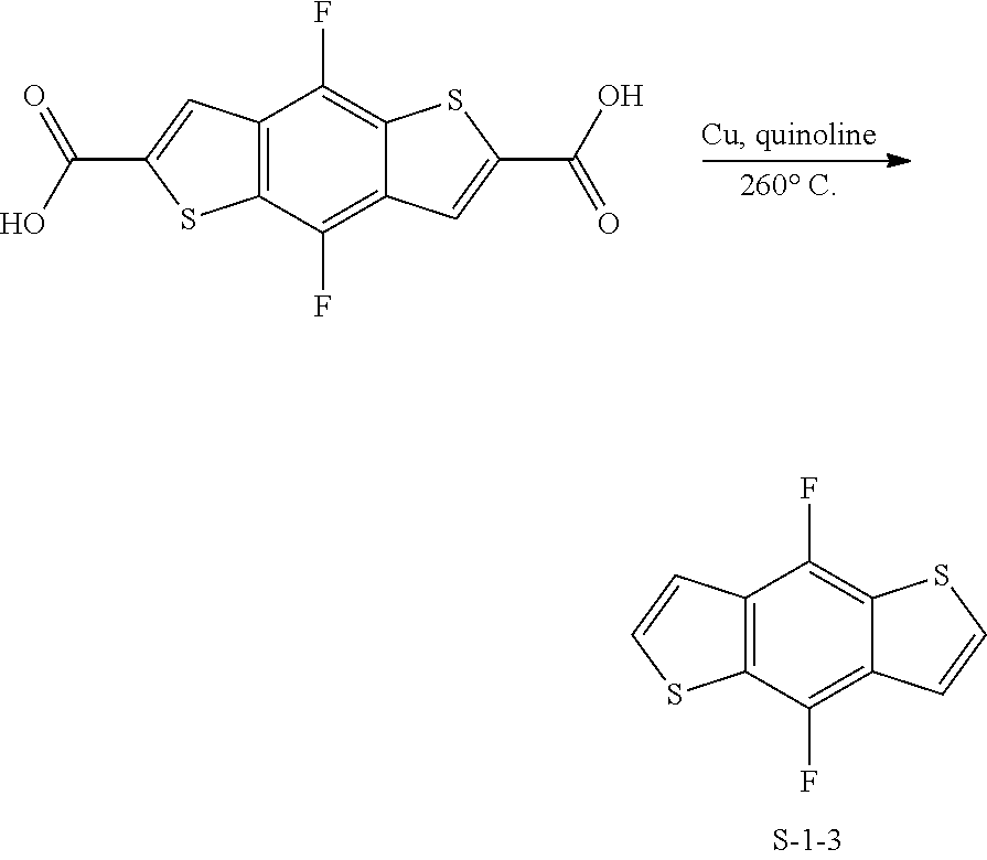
C12=C(C(F)=C3C(=C1F)SC=C3)SC=C2.C12=C(C(F)=C3C(=C1F)SC(C(O)=O)=C3)SC(C(O)=O)=C2
